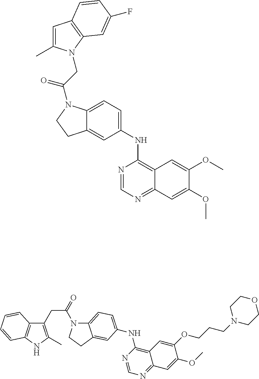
C1=C(C)N(CC(=O)N2C3=CC=C(NC4=C5C(=NC=N4)C=C(OC)C(OC)=C5)C=C3CC2)C2=C1C=CC(F)=C2.C1(CC(=O)N2C3=CC=C(NC4=C5C(=NC=N4)C=C(OC)C(OCCCN4CCOCC4)=C5)C=C3CC2)=C(C)NC2=C1C=CC=C2
